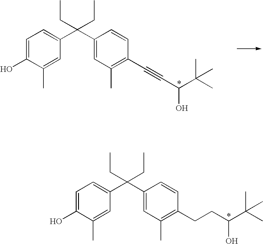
C1=C(O)C(C)=CC(C(C2=CC(C)=C(CCC(O)C(C)(C)C)C=C2)(CC)CC)=C1.C1=C(O)C(C)=CC(C(C2=CC(C)=C(C#CC(O)C(C)(C)C)C=C2)(CC)CC)=C1
